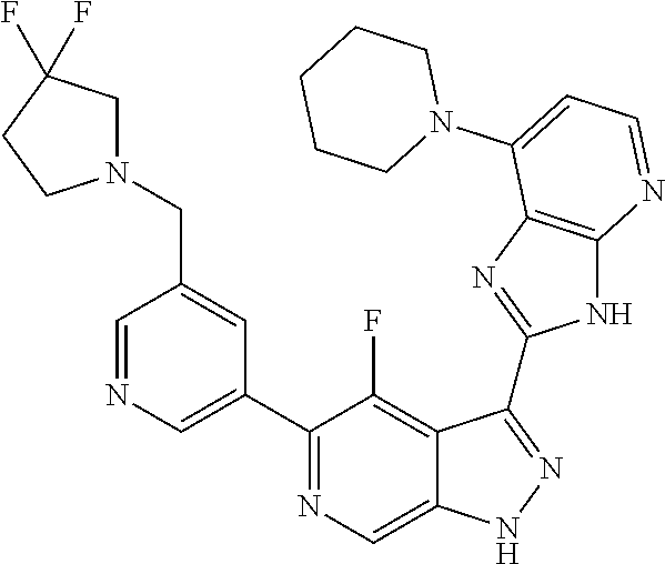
C1=NC=C(C2=NC=C3C(=C2F)C(C2=NC4=C(N2)N=CC=C4N2CCCCC2)=NN3)C=C1CN1CC(F)(F)CC1
